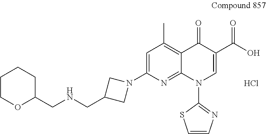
C(C1CN(C2=CC(C)=C3C(=N2)N(C2=NC=CS2)C=C(C(O)=O)C3=O)C1)NCC1CCCCO1.Cl
